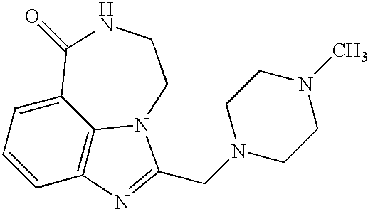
C1=CC2=C3C(=C1)C(=O)NCCN3C(CN1CCN(C)CC1)=N2
